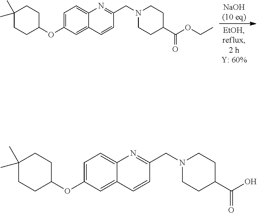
C12=CC(OC3CCC(C)(C)CC3)=CC=C1N=C(CN1CCC(C(OCC)=O)CC1)C=C2.C12=CC(OC3CCC(C)(C)CC3)=CC=C1N=C(CN1CCC(C(O)=O)CC1)C=C2
